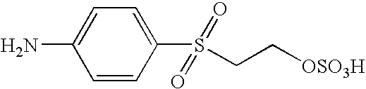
C1=CC(S(CC[OSO3H])(=O)=O)=CC=C1N
